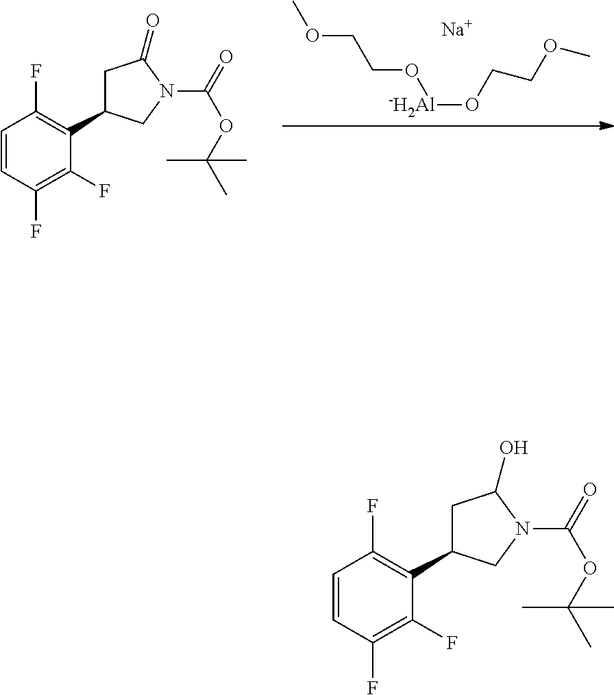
COCCO[Al]OCCOC.[Na].C1=CC(F)=C(F)C(C2CC(=O)N(C(=O)OC(C)(C)C)C2)=C1F.C1=CC(F)=C(F)C(C2CC(O)N(C(=O)OC(C)(C)C)C2)=C1F
